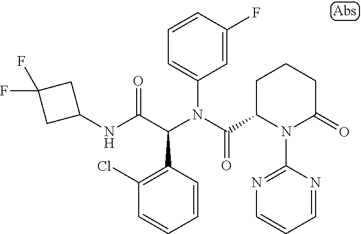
C1=CC(C(C(NC2CC(F)(F)C2)=O)N(C(=O)C2N(C3=NC=CC=N3)C(=O)CCC2)C2=CC=CC(F)=C2)=C(Cl)C=C1
